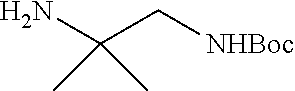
NC(C[NHBoc])(C)C
